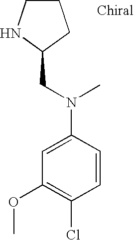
C1CNC(CN(C)C2=CC(OC)=C(Cl)C=C2)C1
